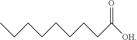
CCCCCCCCC([OH])=O
